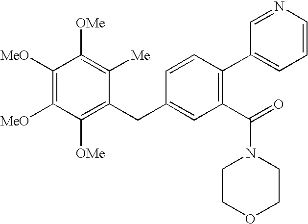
C1([MeO])=C([MeO])C([OMe])=C(CC2=CC(C(=O)N3CCOCC3)=C(C3=CC=CN=C3)C=C2)C([Me])=C1[OMe]
